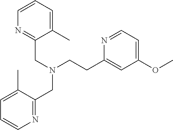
C1=C(C)C(CN(CCC2=CC(OC)=CC=N2)CC2=NC=CC=C2C)=NC=C1
